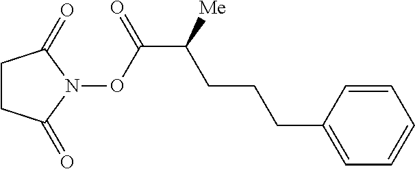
C1(CCCC(C(ON2C(=O)CCC2=O)=O)[Me])=CC=CC=C1
